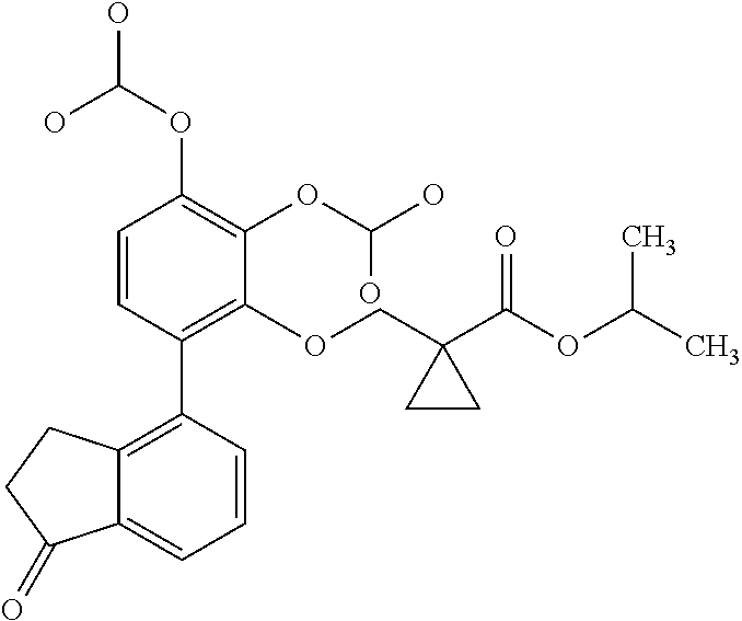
C1=CC(C2=C3C(=CC=C2)C(=O)CC3)=C(OCC2(C(OC(C)C)=O)CC2)C(OC(O)O)=C1OC(O)O
